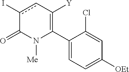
C1(C2=C([Y])cc(I)C(=O)N2[Me])=CC=C([OEt])C=C1Cl
